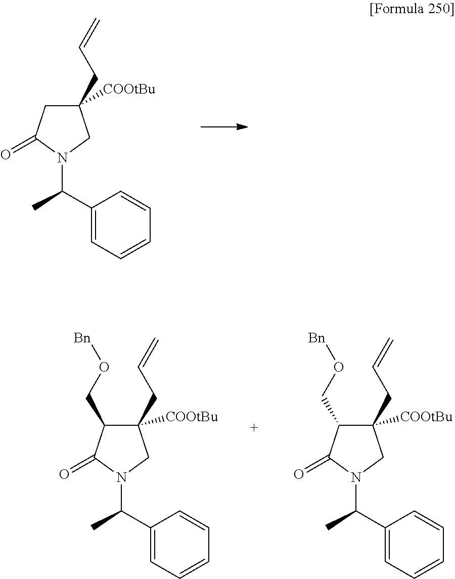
C1(C(C)N2CC([COOtBu])(CC=C)CC2=O)=CC=CC=C1.C1(C(C)N2CC([COOtBu])(CC=C)C(CO[Bn])C2=O)=CC=CC=C1.C1(C(C)N2CC([COOtBu])(CC=C)C(CO[Bn])C2=O)=CC=CC=C1
